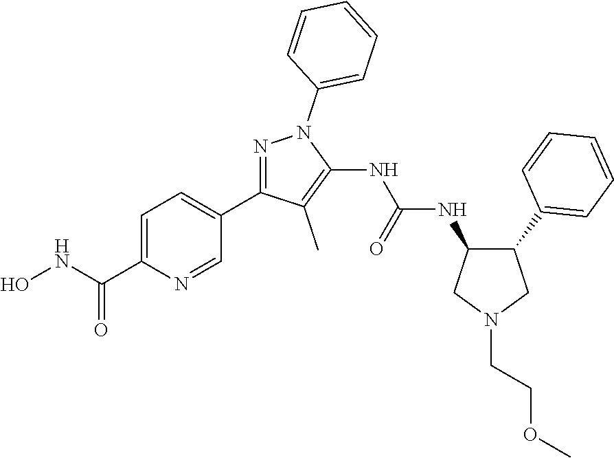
N1=C(C2=CC=C(C(NO)=O)N=C2)C(C)=C(NC(NC2C(C3=CC=CC=C3)CN(CCOC)C2)=O)N1C1=CC=CC=C1
